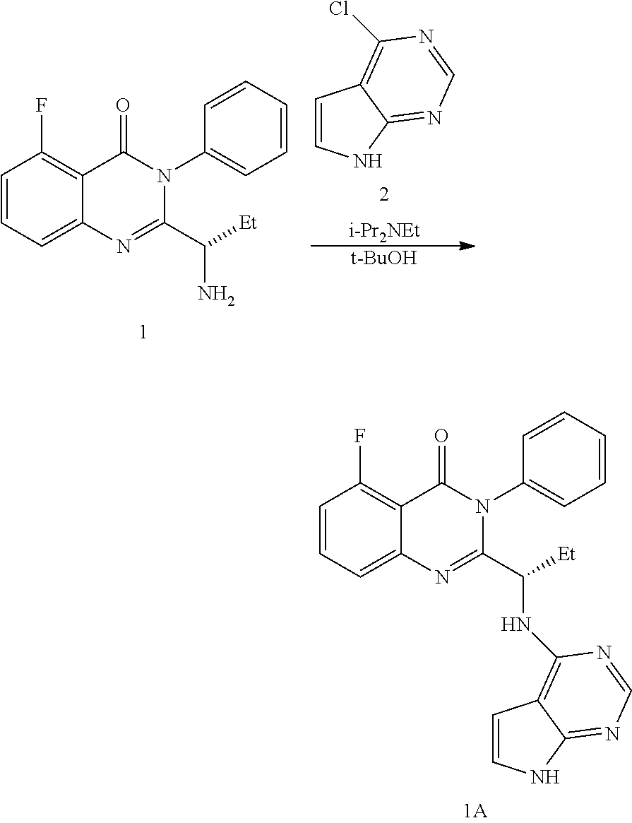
C1=CC=C2C(=C1F)C(=O)N(C1=CC=CC=C1)C(C([Et])NC1=C3C=CNC3=NC=N1)=N2.C1=CC=C2C(=C1F)C(=O)N(C1=CC=CC=C1)C(C([Et])N)=N2.ClC1=C2C=CNC2=NC=N1.[t-BuOH].[i-Pr2NEt]
